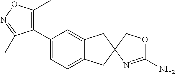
C1(C2=CC=C3C(=C2)CC2(C3)COC(N)=N2)=C(C)ON=C1C
